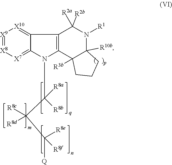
C12=[X10][X9]=[X8][X7]=C1N(C([R8b])([R8a])C(C([Q])([R8e])[R8f])([R8c])[R8d])C1=C2C([R2b])([R2a])N([R1])C2([R10b])C1([R3b])CCC2
